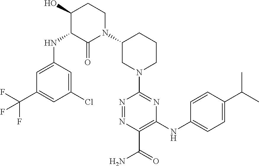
N1=NC(C(=O)N)=C(NC2=CC=C(C(C)C)C=C2)N=C1N1CCCC(N2CCC(O)C(NC3=CC(C(F)(F)F)=CC(Cl)=C3)C2=O)C1
